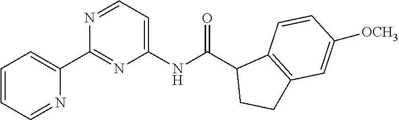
C1(C2=CC=CC=N2)=NC(NC(C2CCC3=C2C=CC([OCH3])=C3)=O)=CC=N1
